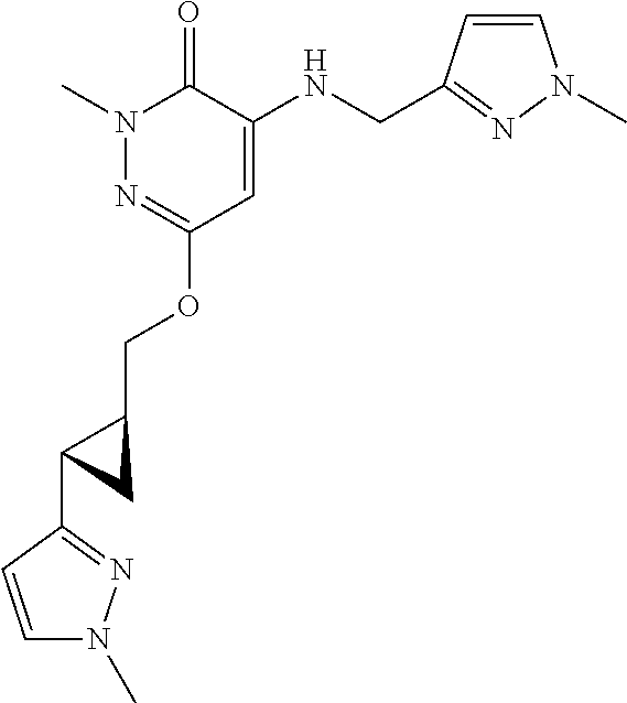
N1(C)N=C(OCC2C(C3=NN(C)C=C3)C2)C=C(NCC2=NN(C)C=C2)C1=O
